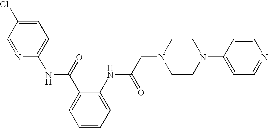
C1=NC(NC(C2=CC=CC=C2NC(CN2CCN(C3=CC=NC=C3)CC2)=O)=O)=CC=C1Cl
